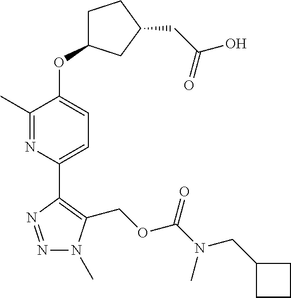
C1(C)=NC(C2=C(COC(=O)N(CC3CCC3)C)N(C)N=N2)=CC=C1OC1CCC(CC(O)=O)C1
